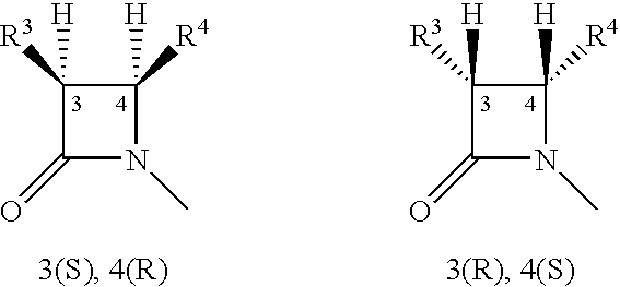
C1([R3])([H])C(=O)N(C)C1([R4])[H].C1([R3])([H])C(=O)N(C)C1([R4])[H]
